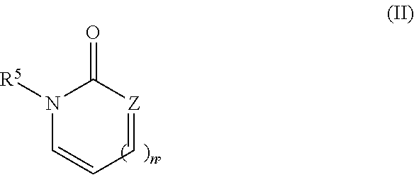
N1([R5])C=CC=[Z]C1=O
